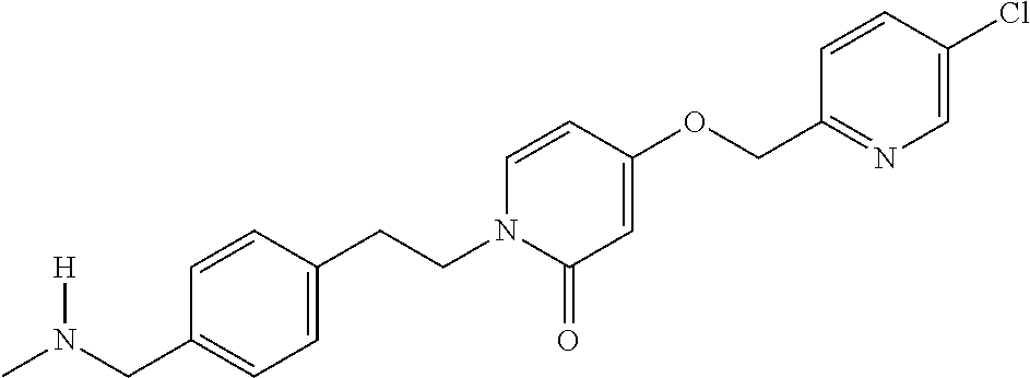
C1=CC(CCN2C(=O)C=C(OCC3=NC=C(Cl)C=C3)C=C2)=CC=C1CN(C)[H]
